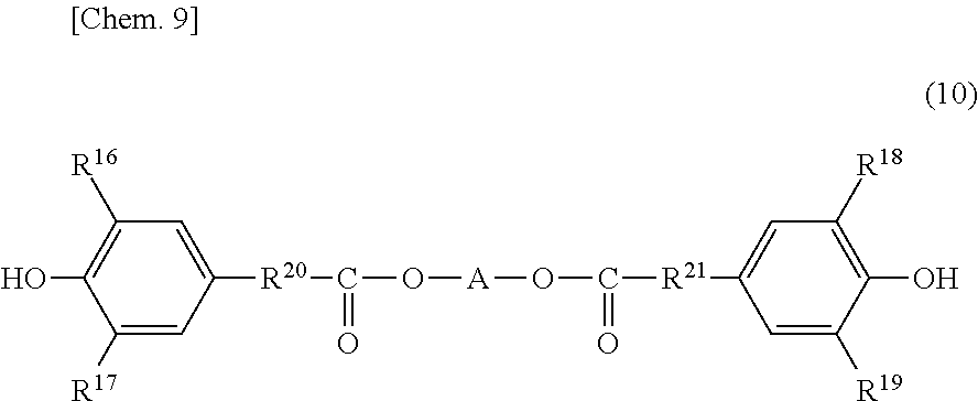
C1([R20]C(O[A]OC([R21]C2=CC([R18])=C(O)C([R19])=C2)=O)=O)=CC([R16])=C(O)C([R17])=C1
